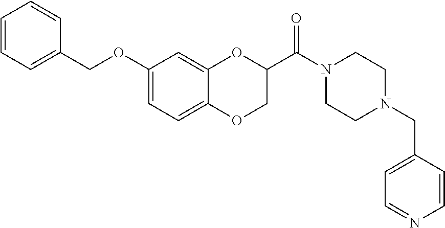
C1(OCC2=CC=CC=C2)=CC=C2C(=C1)OC(C(N1CCN(CC3=CC=NC=C3)CC1)=O)CO2
